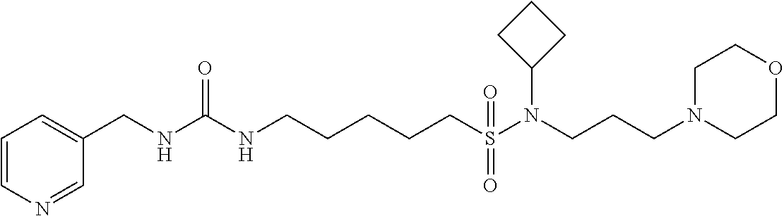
N1=CC(CNC(NCCCCCS(N(CCCN2CCOCC2)C2CCC2)(=O)=O)=O)=CC=C1
